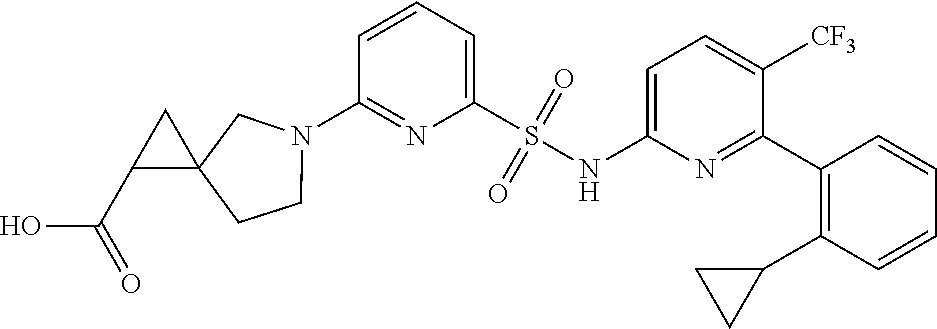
N1(C2=NC(S(NC3=CC=C([CF3])C(C4=C(C5CC5)C=CC=C4)=N3)(=O)=O)=CC=C2)CCC2(C1)CC2C(O)=O
